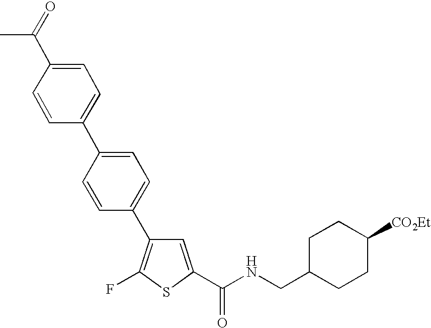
C1=C(C(NCC2CCC([CO2Et])CC2)=O)SC(F)=C1C1=CC=C(C2=CC=C(C(=O)C)C=C2)C=C1
